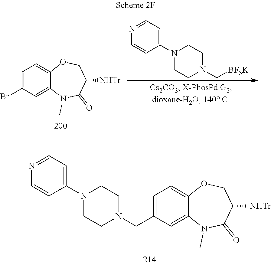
C12=CC=C(Br)C=C1N(C)C(=O)C([NHTr])CO2.C1CN(C[BF3K])CCN1C1=CC=NC=C1.C12=CC=C(CN3CCN(C4=CC=NC=C4)CC3)C=C1N(C)C(=O)C([NHTr])CO2
